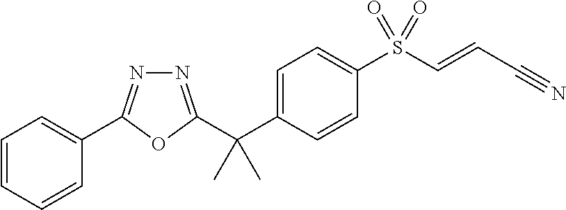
C1=C(C(C)(C)C2=NN=C(C3=CC=CC=C3)O2)C=CC(S(C=CC#N)(=O)=O)=C1
